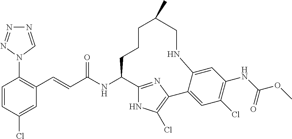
C1(N2C=NN=N2)=C(C=CC(NC2C3=NC(=C(Cl)N3)C3=CC(Cl)=C(NC(OC)=O)C=C3NCC(C)CCC2)=O)C=C(Cl)C=C1
